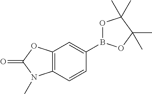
C1(B2OC(C)(C)C(C)(C)O2)=CC2=C(C=C1)N(C)C(=O)O2
